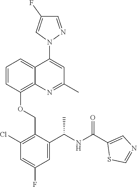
C1=CC(OCC2=C(Cl)C=C(F)C=C2C(NC(C2=CN=CS2)=O)C)=C2C(=C1)C(N1N=CC(F)=C1)=CC(C)=N2
